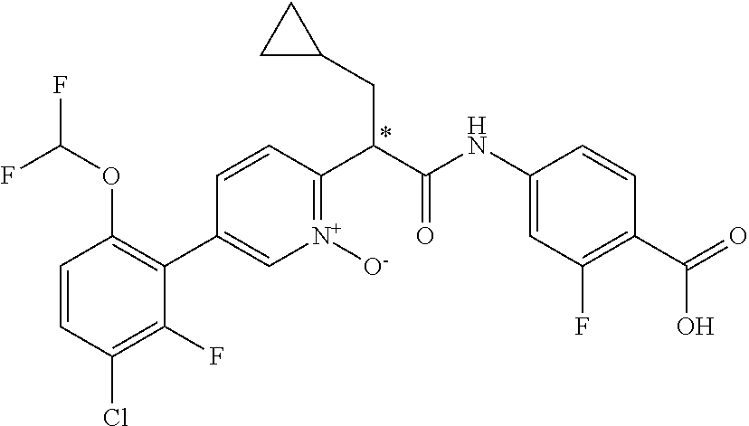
C1=CC(Cl)=C(F)C(C2=C[N+]([O-])=C(C(C(NC3=CC(F)=C(C(=O)O)C=C3)=O)CC3CC3)C=C2)=C1OC(F)F
